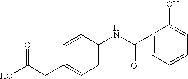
C1(C(NC2=CC=C(CC(O)=O)C=C2)=O)=CC=CC=C1O
